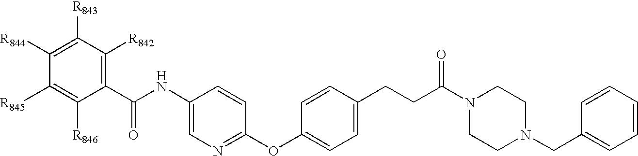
C1(NC(C2=C([R842])C([R843])=C([R844])C([R845])=C2[R846])=O)=CN=C(OC2=CC=C(CCC(N3CCN(CC4=CC=CC=C4)CC3)=O)C=C2)C=C1
